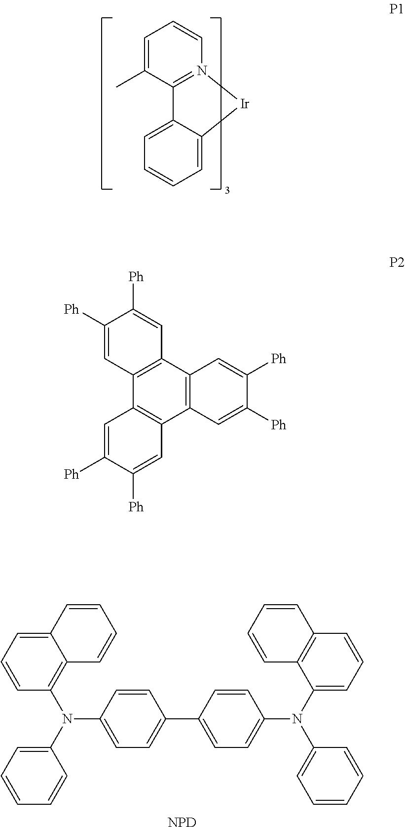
C1=C(C)C2=N(C=C1)[Ir]C1=CC=CC=C21.C12=CC=CC(N(C3=CC=CC=C3)C3=CC=C(C4=CC=C(N(C5=CC=CC6=C5C=CC=C6)C5=CC=CC=C5)C=C4)C=C3)=C1C=CC=C2.[NPD].C12=C(C3=C(C4=C1C=C([Ph])C([Ph])=C4)C=C([Ph])C([Ph])=C3)C=C([Ph])C([Ph])=C2
